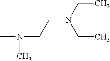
N(CCN(C)C)(CC)CC
